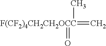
[F(CF2)4CH2CH2OCC](=C)(=O)C
